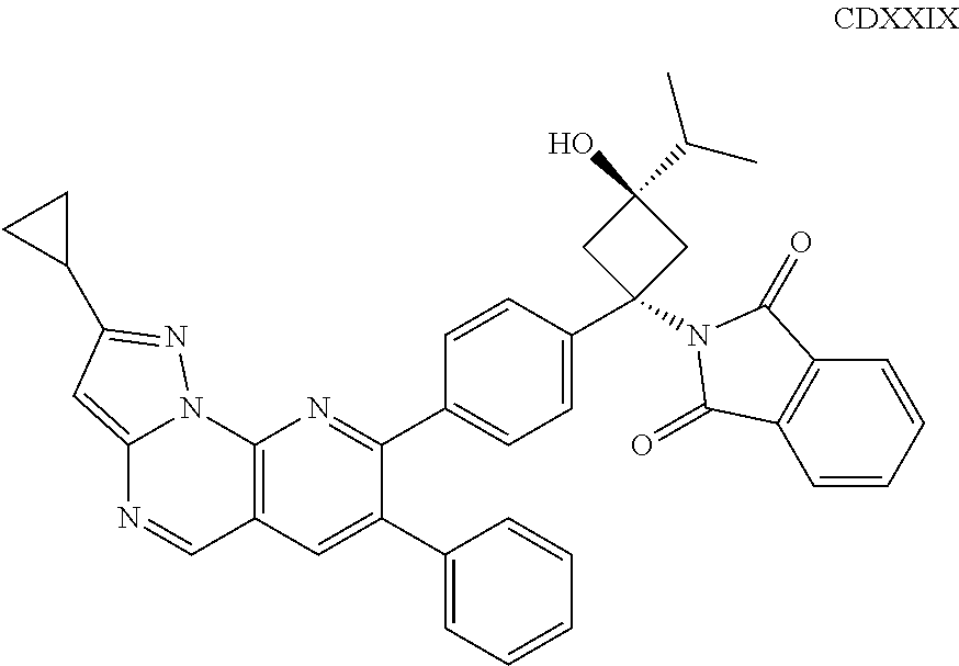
C1(C2=CC=C(C3(N4C(=O)C5=C(C=CC=C5)C4=O)CC(O)(C(C)C)C3)C=C2)=NC2=C(C=C1C1=CC=CC=C1)C=NC1=CC(C3CC3)=NN21
